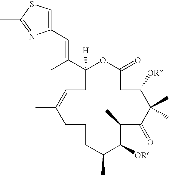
C1(C(=CC2=CSC(C)=N2)C)([H])CC=C(C)CCCC(C)C([OR])C(C)C(=O)C(C)(C)C([OR])CC(=O)O1
